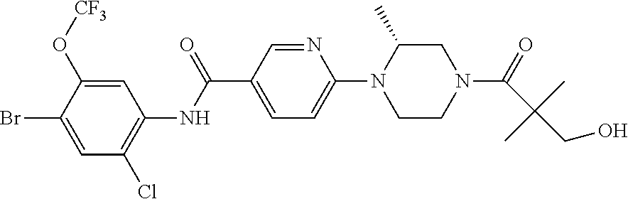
C1=C(O[CF3])C(Br)=CC(Cl)=C1NC(C1=CC=C(N2CCN(C(=O)C(C)(C)CO)CC2C)N=C1)=O
